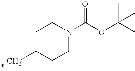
C1C(C)CCN(C(OC(C)(C)C)=O)C1
